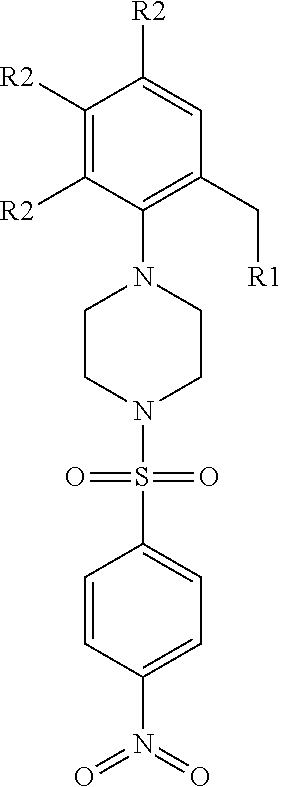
C1([R2])=C([R2])C(N2CCN(S(C3=CC=C(N(=O)=O)C=C3)(=O)=O)CC2)=C(C[R1])C=C1[R2]
